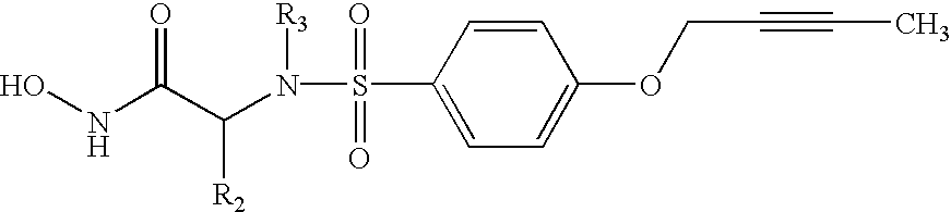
ONC(C(N(S(C1=CC=C(OCC#CC)C=C1)(=O)=O)[R3])[R2])=O
